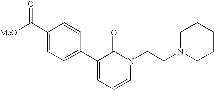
[MeO]C(C1=CC=C(C2=CC=CN(CCN3CCCCC3)C2=O)C=C1)=O
